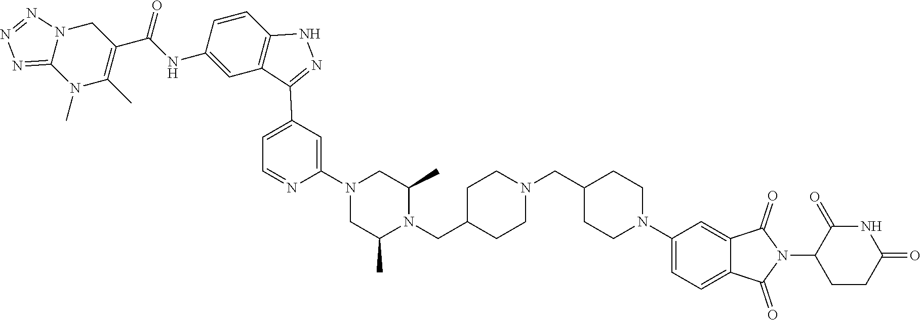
C1=C(C2=NNC3=C2C=C(NC(C2=C(C)N(C)C4=NN=NN4C2)=O)C=C3)C=C(N2CC(C)N(CC3CCN(CC4CCN(C5=CC=C6C(=C5)C(=O)N(C5CCC(=O)NC5=O)C6=O)CC4)CC3)C(C)C2)N=C1
